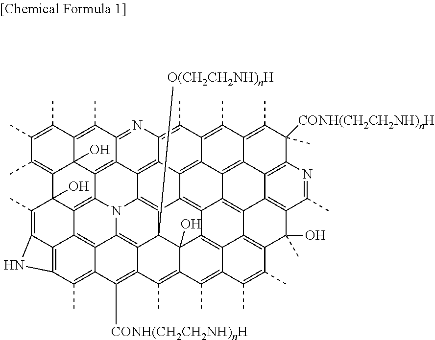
C1(C)=C(C)C2=C(C)C3=NC4=C(C)C5=C(C)C6=C(C)C(C)([CONH(CH2CH2NH)nH])C7=C8C6=C6C5=C5C4=C4C3=C3C2(O)C(=C1C)C1(O)C2=C3N3C4=C4C5=C5C6=C6C8=C(C(C)=N7)C(C)(O)C7=C6C6=C5C5(O)C4([O(CH2CH2NH)nH])C4=C3C3=C2C2=C(C(C)=C3C([CONH(CH2CH2NH)nH])=C4C(C)=C5C(C)=C6C(C)=C7C)NC2=C1C
